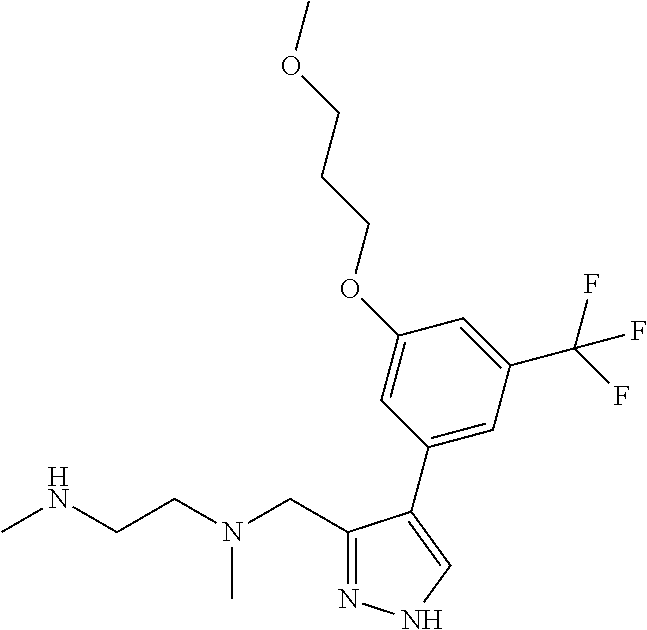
C1(CN(CCNC)C)=NNC=C1C1=CC(C(F)(F)F)=CC(OCCCOC)=C1
